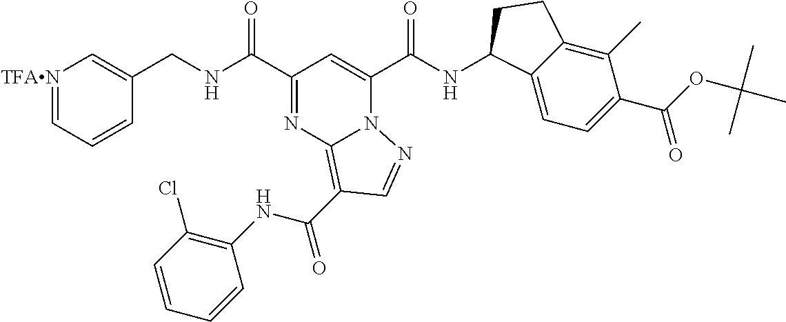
C(NC(C1=NC2=C(C(NC3=C(Cl)C=CC=C3)=O)C=NN2C(C(NC2C3=CC=C(C(=O)OC(C)(C)C)C(C)=C3CC2)=O)=C1)=O)C1=C[TFAN]=CC=C1
